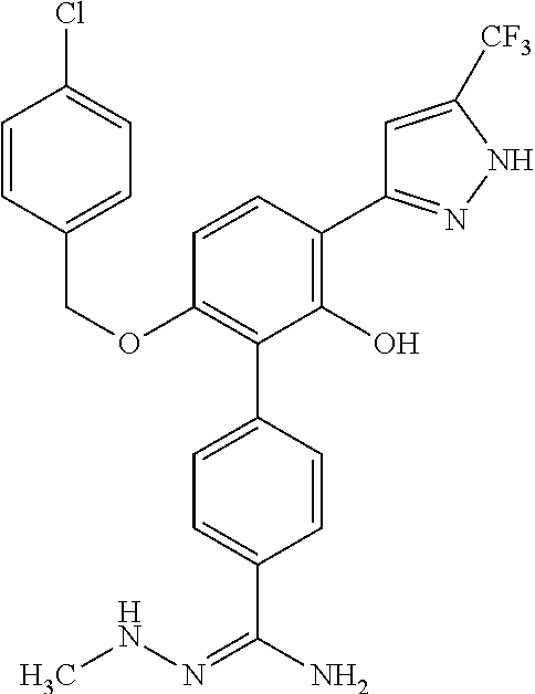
C(OC1=C(C2=CC=C(C(N)=NNC)C=C2)C(O)=C(C2=NNC([CF3])=C2)C=C1)C1=CC=C(Cl)C=C1
